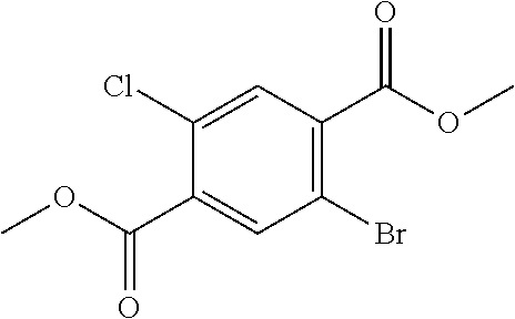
C1(Cl)=CC(C(OC)=O)=C(Br)C=C1C(OC)=O
